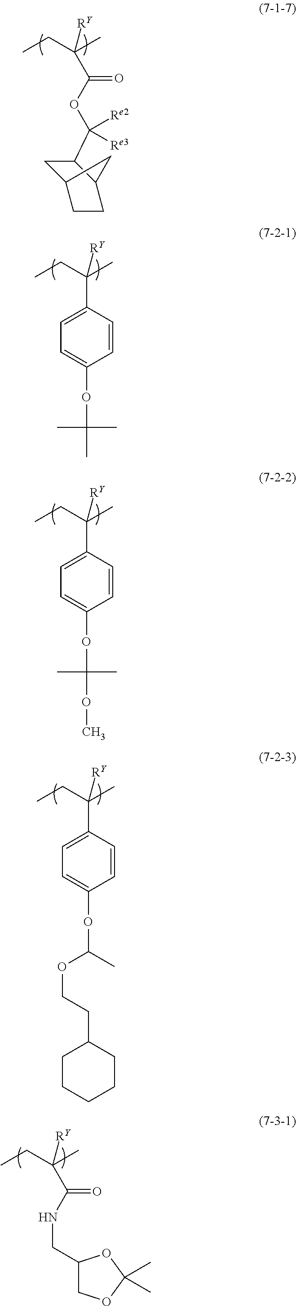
CCC(C)(C(OC([Re2])([Re3])C1CC2CCC1C2)=O)[RY].CCC(C)(C1=CC=C(OC(C)(C)C)C=C1)[RY].CCC(C)(C1=CC=C(OC(OC)(C)C)C=C1)[RY].CCC(C)(C1=CC=C(OC(OCCC2CCCCC2)C)C=C1)[RY].CCC(C)(C(NCC1COC(C)(C)O1)=O)[RY]
